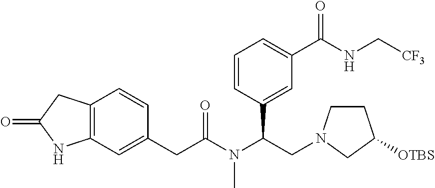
C12=C(NC(=O)C1)C=C(CC(N(C(CN1CCC([OTBS])C1)C1=CC(C(NC[CF3])=O)=CC=C1)C)=O)C=C2
